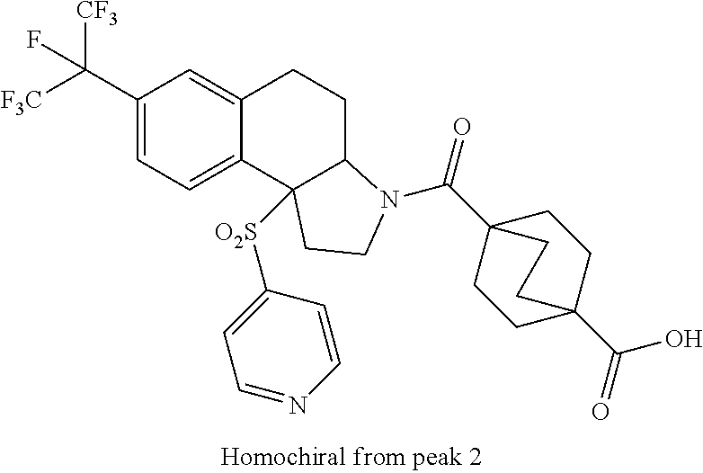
C1(C([F3C])([CF3])F)=CC=C2C(=C1)CCC1C2([O2S]C2=CC=NC=C2)CCN1C(C12CCC(C(=O)O)(CC1)CC2)=O
